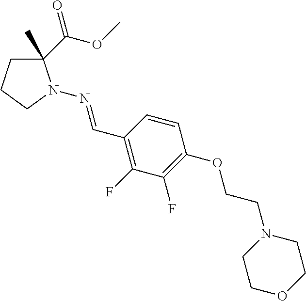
C1(C)(C(OC)=O)CCCN1N=CC1=C(F)C(F)=C(OCCN2CCOCC2)C=C1
